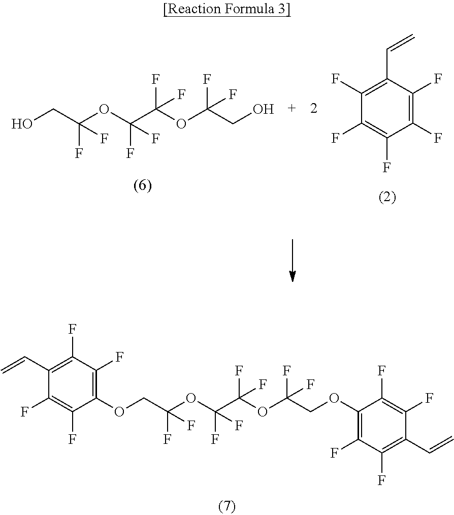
C1(C=C)=C(F)C(F)=C(OCC(OC(C(OC(COC2=C(F)C(F)=C(C=C)C(F)=C2F)(F)F)(F)F)(F)F)(F)F)C(F)=C1F.OCC(OC(C(OC(CO)(F)F)(F)F)(F)F)(F)F.C1(F)=C(C=C)C(F)=C(F)C(F)=C1F
